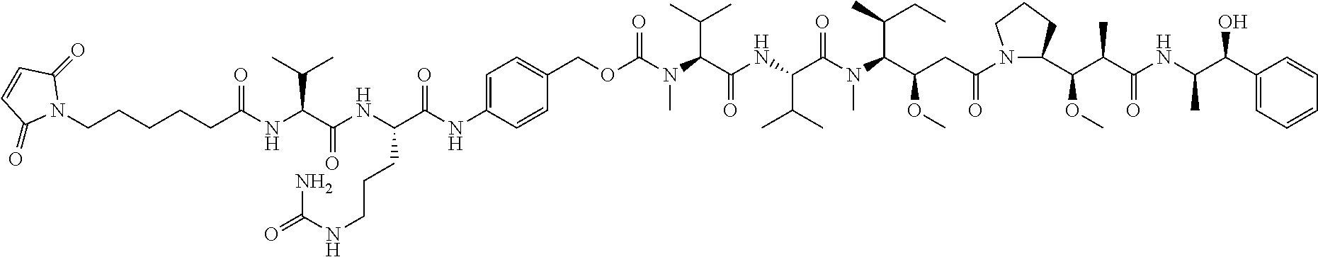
N1(C(CC(C(N(C(C(NC(C(N(C(OCC2=CC=C(NC(C(NC(C(NC(CCCCCN3C(=O)C=CC3=O)=O)C(C)C)=O)CCCNC(=O)N)=O)C=C2)=O)C)C(C)C)=O)C(C)C)=O)C)C(C)CC)OC)=O)C(C(C(C(NC(C(C2=CC=CC=C2)O)C)=O)C)OC)CCC1
